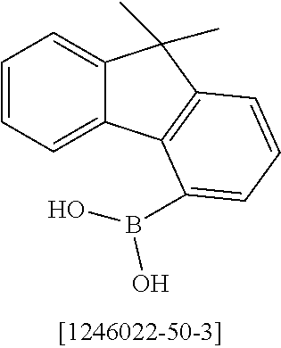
C1=CC=C2C(=C1)C(C)(C)C1=C2C(B(O)O)=CC=C1
